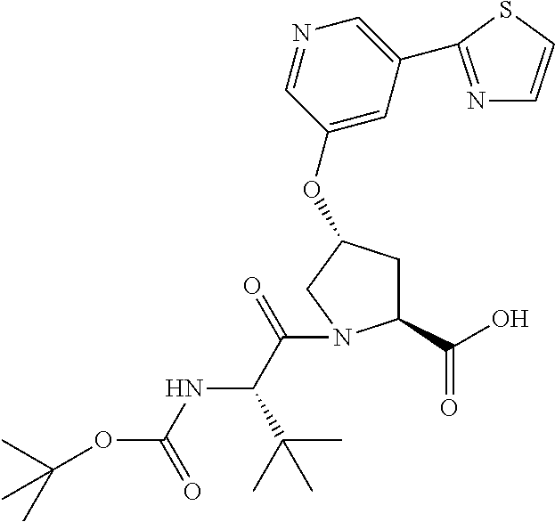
C(OC(NC(C(C)(C)C)C(=O)N1C(C(=O)O)CC(OC2=CC(C3=NC=CS3)=CN=C2)C1)=O)(C)(C)C
